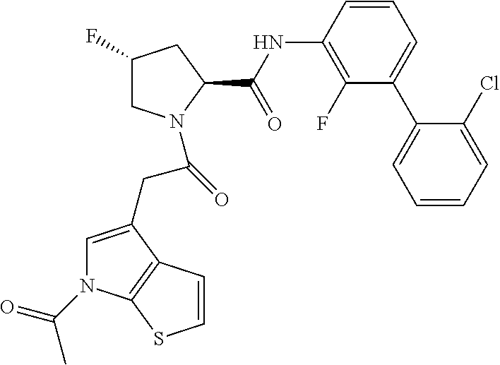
C1=C(CC(=O)N2CC(F)CC2C(=O)NC2=C(F)C(C3=CC=CC=C3Cl)=CC=C2)C2=C(N1C(C)=O)SC=C2
